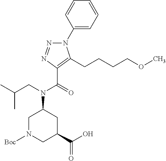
N1(C2=CC=CC=C2)N=NC(C(=O)N(CC(C)C)C2CN([Boc])CC(C(O)=O)C2)=C1CCCCOC
